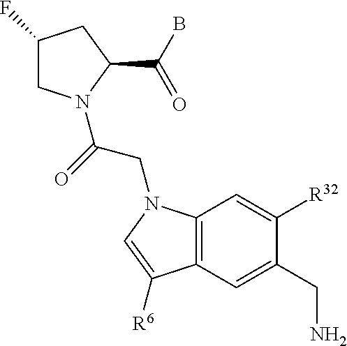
C1(F)CN(C(=O)CN2C3=C(C=C(CN)C([R32])=C3)C([R6])=C2)C(C(B)=O)C1
